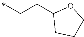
C1(CCC)CCCO1
